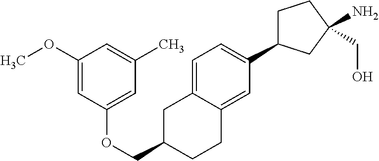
C1=C2C(=CC(C3CCC(CO)(N)C3)=C1)CCC(COC1=CC(C)=CC(OC)=C1)C2
